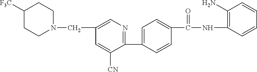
C1(C2=CC=C(C(NC3=C(N)C=CC=C3)=O)C=C2)=NC=C(CN2CCC([F3C])CC2)C=C1[CN]
